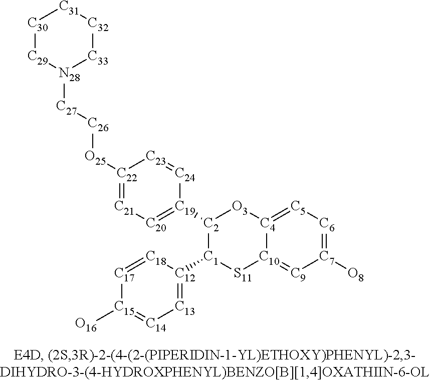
[C30]1[C29][N28]([C27][C26][O25][C22]2=[C21][C20]=[C19]([C2]3[C1]([C12]4=[C13][C14]=[C15]([O16])[C17]=[C18]4)[S11][C10]4=[C9][C7]([O8])=[C6][C5]=[C4]4[O3]3)[C24]=[C23]2)[C33][C32][C31]1
